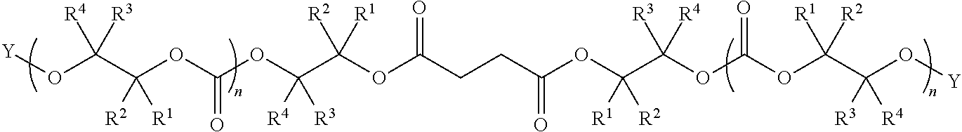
C(C(OC(C(OC(OC([R2])([R1])C(O[Y])([R4])[R3])=O)([R4])[R3])([R2])[R1])=O)CC(OC(C(OC(OC(C(O[Y])([R3])[R4])([R1])[R2])=O)([R3])[R4])([R1])[R2])=O
